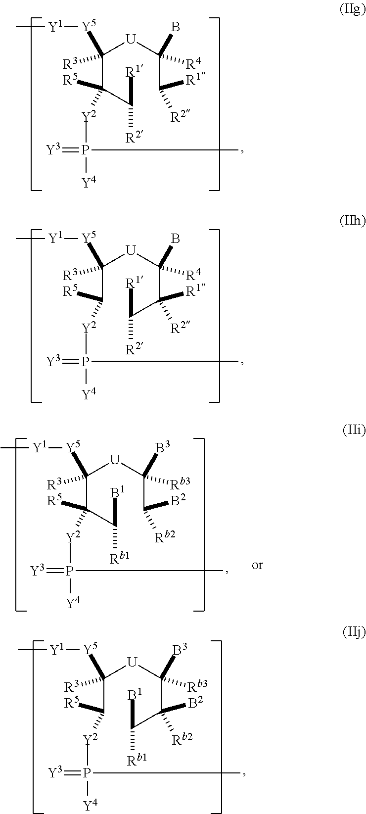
C(C(C([R2])[R1])([R5])[Y2]P(=[Y3])([Y4])C)([U]C(C([R1])[R2])(B)[R4])([Y5][Y1]C)[R3].C(C([R5])[Y2]P(=[Y3])([Y4])C)([U]C(C(C([R2])[R1])([R1])[R2])(B)[R4])([Y5][Y1]C)[R3].C(C([R5])[Y2]P(=[Y3])([Y4])C)([U]C(C(C([Rb1])[B1])([B2])[Rb2])([B3])[Rb3])([Y5][Y1]C)[R3].C(C(C([Rb1])[B1])([R5])[Y2]P(=[Y3])([Y4])C)([U]C(C([B2])[Rb2])([B3])[Rb3])([Y5][Y1]C)[R3]
